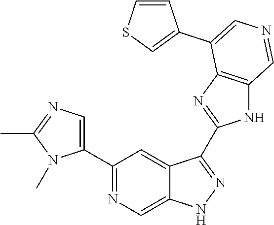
C1(C2=CN=C(C)N2C)=NC=C2C(=C1)C(C1=NC3=C(N1)C=NC=C3C1=CSC=C1)=NN2
